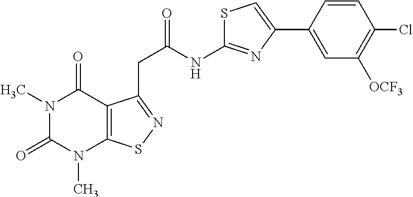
N1(C)C(=O)N(C)C2=C(C1=O)C(CC(NC1=NC(C3=CC([OCF3])=C(Cl)C=C3)=CS1)=O)=NS2
